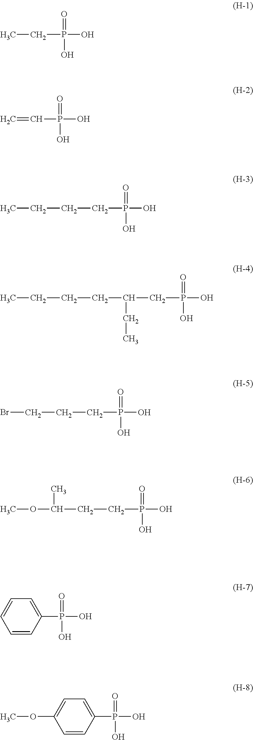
C(P(O)(O)=O)C.C(P(O)(O)=O)=C.C(P(O)(O)=O)CCC.C(P(O)(O)=O)C(CCCC)CC.C(P(O)(O)=O)CCBr.C(P(O)(O)=O)CC(OC)C.C1(P(O)(O)=O)=CC=CC=C1.C1(P(O)(O)=O)=CC=C(OC)C=C1
